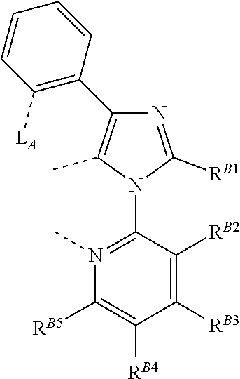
C1(C)=C(C2=C([LA])C=CC=C2)N=C([RB1])N1C1=N(C)C([RB5])=C([RB4])C([RB3])=C1[RB2]
